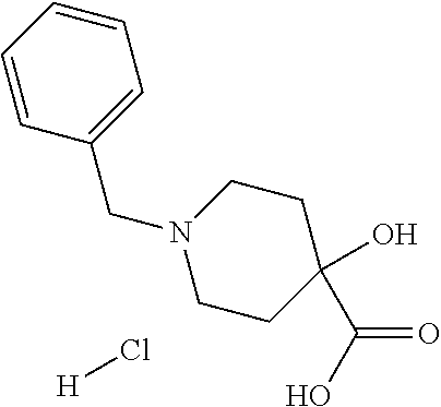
C1=CC(CN2CCC(C(O)=O)(O)CC2)=CC=C1.Cl[H]
